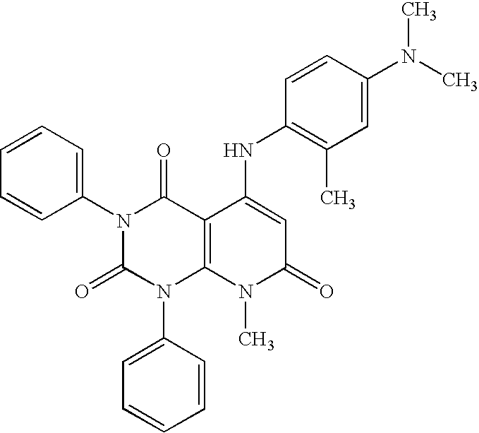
N1(C2=CC=CC=C2)C(=O)N(C2=CC=CC=C2)C2=C(C1=O)C(NC1=C(C)C=C(N(C)C)C=C1)=CC(=O)N2C
